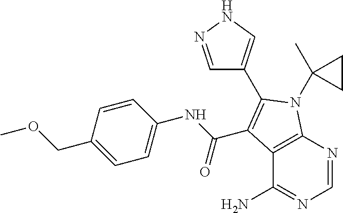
C12=C(N=CN=C1N)N(C1(C)CC1)C(C1=CNN=C1)=C2C(NC1=CC=C(COC)C=C1)=O
